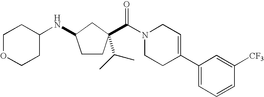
N(C1CCC(C(=O)N2CCC(C3=CC=CC([CF3])=C3)=CC2)(C(C)C)C1)C1CCOCC1
